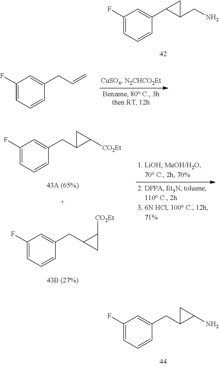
C1(F)=CC=CC(C2C(CN)C2)=C1.C1(F)=CC=CC(CC2C(N)C2)=C1.C1(F)=CC=CC(CC=C)=C1.C1(F)=CC=CC(CC2CC2[CO2Et])=C1.C1(F)=CC=CC(CC2C([CO2Et])C2)=C1
